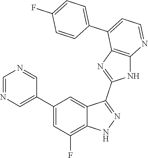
C1=NC=C(C2=CC(F)=C3C(=C2)C(C2=NC4=C(N2)N=CC=C4C2=CC=C(F)C=C2)=NN3)C=N1
